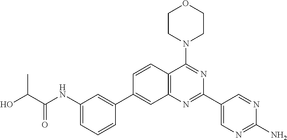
C1(NC(C(O)C)=O)=CC=CC(C2=CC3=C(C(N4CCOCC4)=NC(C4=CN=C(N)N=C4)=N3)C=C2)=C1
